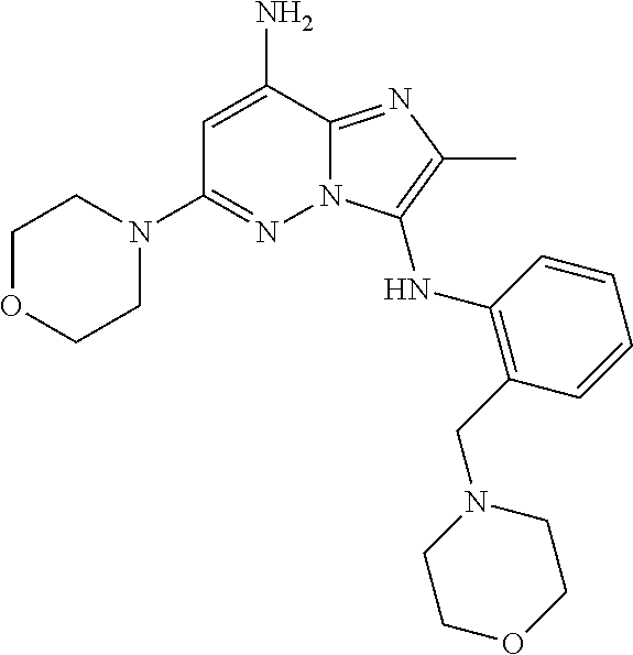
NC1=CC(N2CCOCC2)=NN2C1=NC(C)=C2NC1=C(CN2CCOCC2)C=CC=C1
